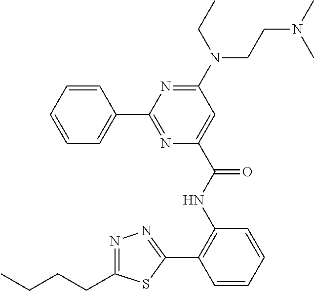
C1=CC(C2=NC(C(NC3=C(C4=NN=C(CCCC)S4)C=CC=C3)=O)=CC(N(CCN(C)C)CC)=N2)=CC=C1
